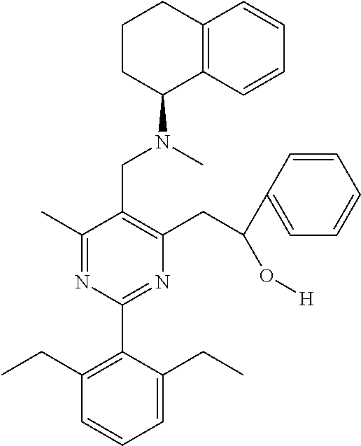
C1(C)=NC(C2=C(CC)C=CC=C2CC)=NC(CC(C2=CC=CC=C2)O[H])=C1CN(C)C1C2=C(CCC1)C=CC=C2
